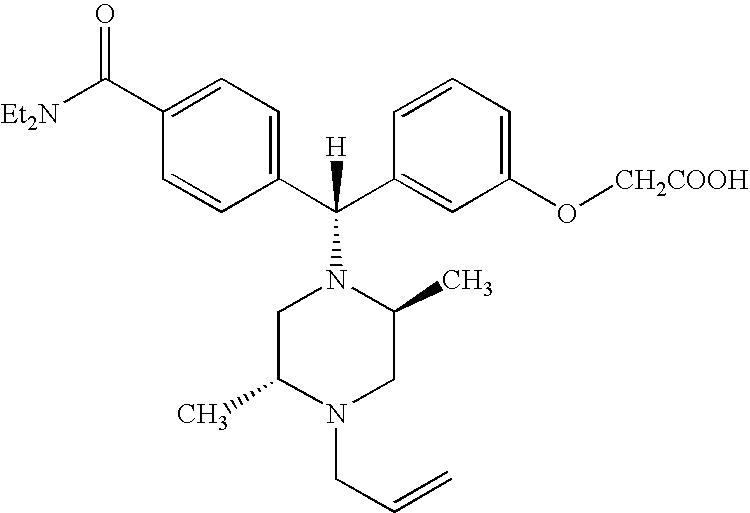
C1=C(C([Et2N])=O)C=CC(C(C2=CC(O[CH2COOH])=CC=C2)(N2CC(C)N(CC=C)CC2C)[H])=C1
